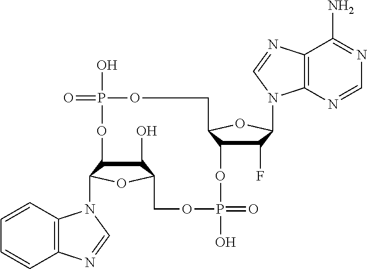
C1(O)C2C(N3C4=C(C=CC=C4)N=C3)OC1COP(O)(=O)OC1C(F)C(N3C4=C(C(N)=NC=N4)N=C3)OC1COP(O)(=O)O2
